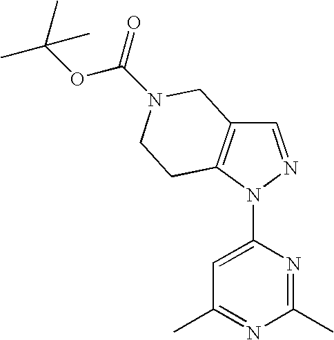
C1=NN(C2=CC(C)=NC(C)=N2)C2=C1CN(C(=O)OC(C)(C)C)CC2
